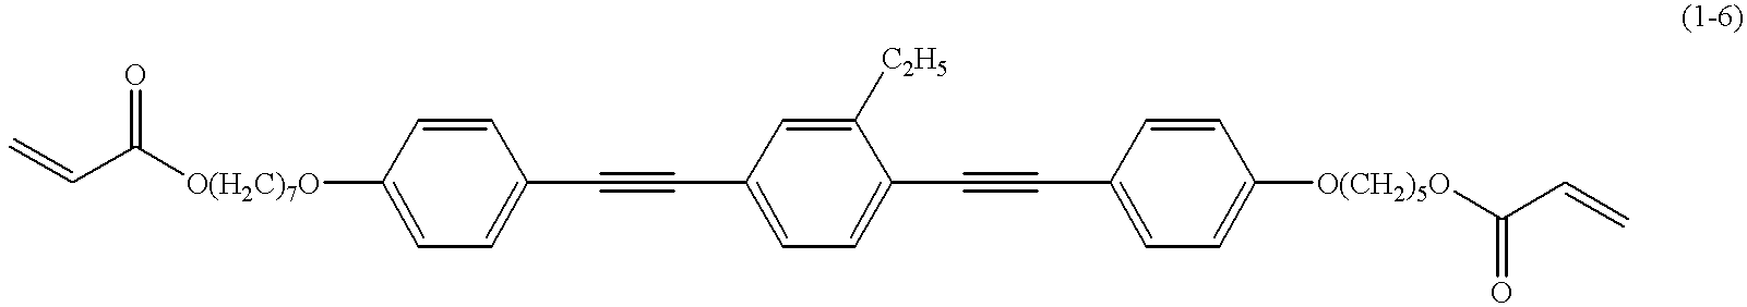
O=C(C=C)[O(H2C)7O]C1=CC=C(C#CC2=CC=C(C#CC3=CC=C([O(CH2)5O]C(C=C)=O)C=C3)C([C2H5])=C2)C=C1
